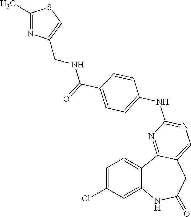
C1=C(Cl)C=C2C(=C1)C1=NC(NC3=CC=C(C(=O)NCC4=CSC(C)=N4)C=C3)=NC=C1CC(=O)N2
